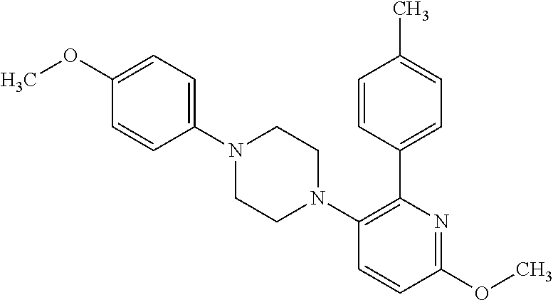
C1(OC)=CC=C(N2CCN(C3=C(C4=CC=C(C)C=C4)N=C(OC)C=C3)CC2)C=C1
